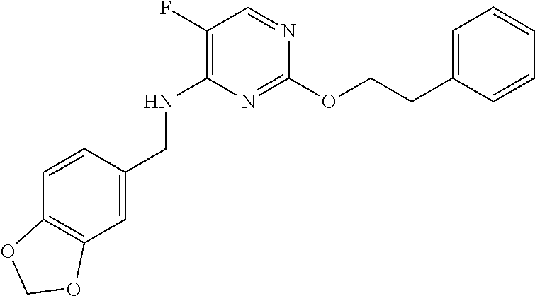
C1(F)=C(NCC2=CC3=C(C=C2)OCO3)N=C(OCCC2=CC=CC=C2)N=C1
